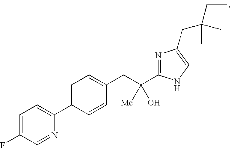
C1=C(F)C=NC(C2=CC=C(CC([Me])(C3=NC(CC(C)(CC)C)=CN3)O)C=C2)=C1
